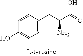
C1=CC(CC(C(=O)O)N)=CC=C1O
